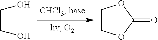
C(CO)O.C1COC(=O)O1
